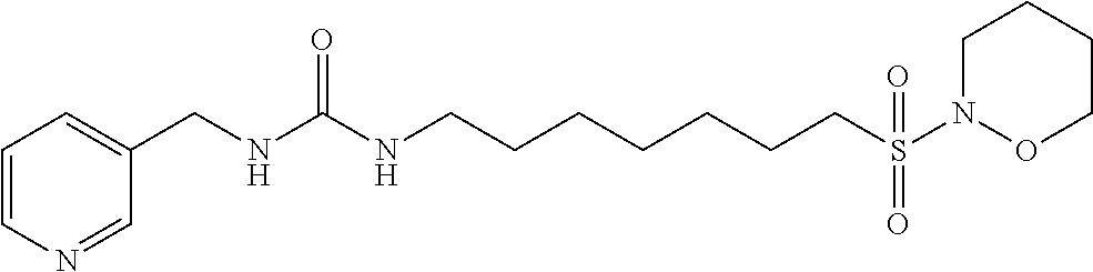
N1=CC(CNC(NCCCCCCCS(=O)(N2OCCCC2)=O)=O)=CC=C1
